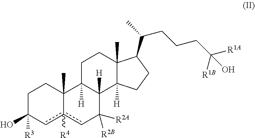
C1C(O)([R3])cc2([R4])cC([R2B])([R2A])C3([H])C([H])(C2(C)C1)CCC1(C)C3([H])CCC1C(C)CCCC([R1A])([R1B])O
